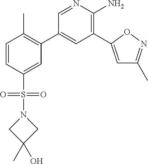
C1=CC(S(=O)(=O)N2CC(O)(C)C2)=CC(C2=CC(C3=CC(C)=NO3)=C(N)N=C2)=C1C
